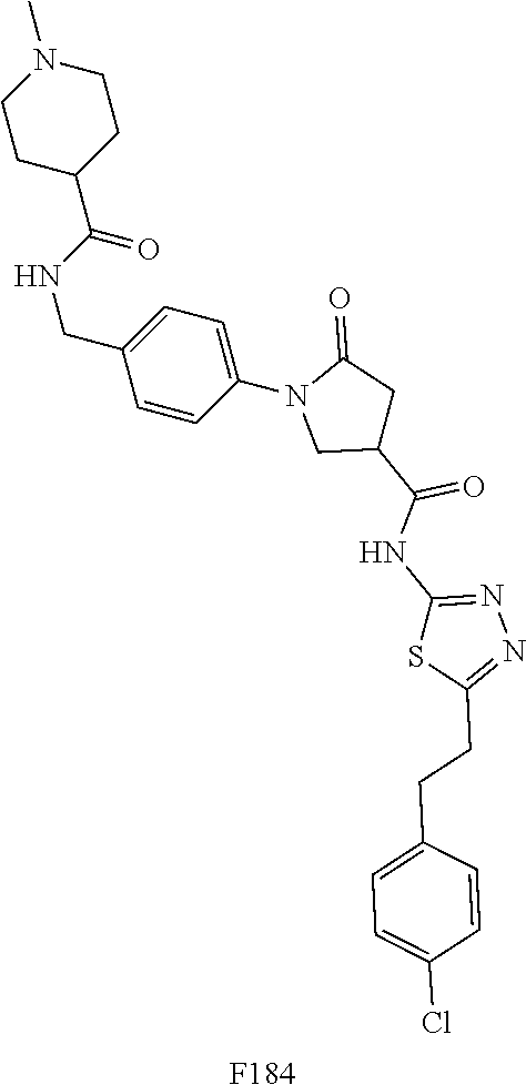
C1=CC(N2CC(C(NC3=NN=C(CCC4=CC=C(Cl)C=C4)S3)=O)CC2=O)=CC=C1CNC(C1CCN(C)CC1)=O.[F184]
